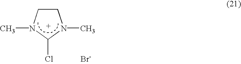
C1(Cl)N(C)CCN1C.[Br-]
